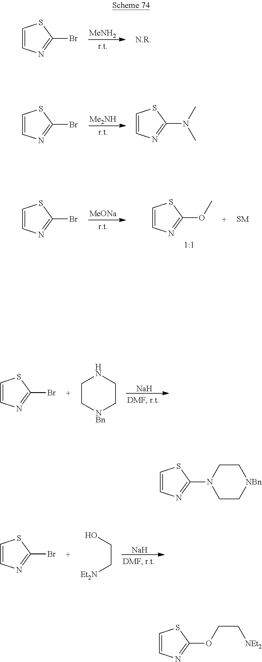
[MeNH2].C1=CN=C(Br)S1.[Na].C1=CN=C(Br)S1.N1CC[NBn]CC1.[Na].C1=CN=C(Br)S1.OCC[Et2N].[Me2NH].C1=CN=C(Br)S1.C1=CN=C(N(C)C)S1.[MeONa].C1=CN=C(Br)S1.C1=CN=C(OC)S1.C1=CN=C(N2CC[NBn]CC2)S1.C1=CN=C(OCC[NEt2])S1
